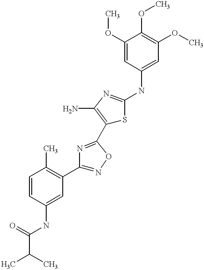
C(C(=O)NC1=CC(C2=NOC(C3=C(N)N=C(NC4=CC(OC)=C(OC)C(OC)=C4)S3)=N2)=C(C)C=C1)(C)C
